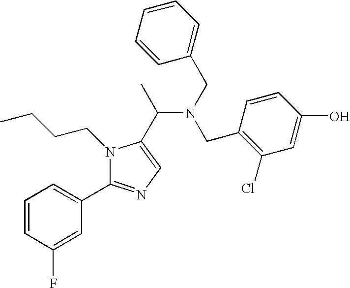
C1=CC(F)=CC(C2=NC=C(C(N(CC3=CC=CC=C3)CC3=C(Cl)C=C(O)C=C3)C)N2CCCC)=C1
